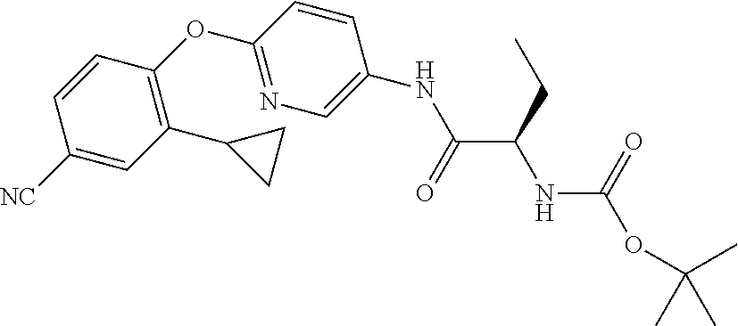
N(C(C(NC(OC(C)(C)C)=O)CC)=O)C1=CN=C(OC2=C(C3CC3)C=C([NC])C=C2)C=C1
